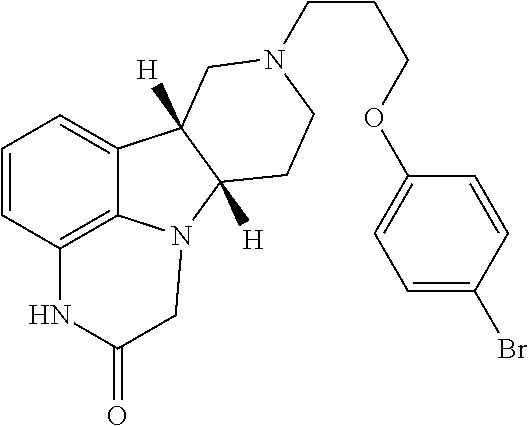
C1=CC2=C3C(=C1)C1([H])C([H])(N3CC(=O)N2)CCN(CCCOC2=CC=C(Br)C=C2)C1
